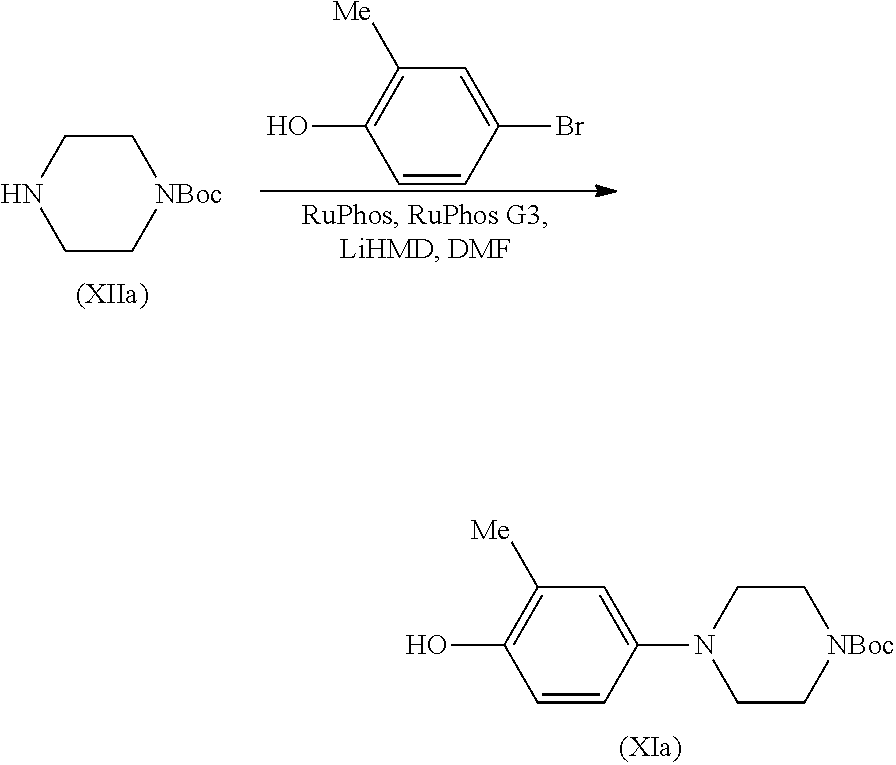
C1=CC(N2CC[NBoc]CC2)=CC([Me])=C1O.C1C[NBoc]CCN1.C1=CC(Br)=CC([Me])=C1O
